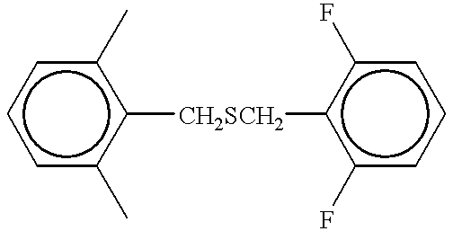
c1cc(C)c([CH2SCH2]c2c(F)cccc2F)c(C)c1
